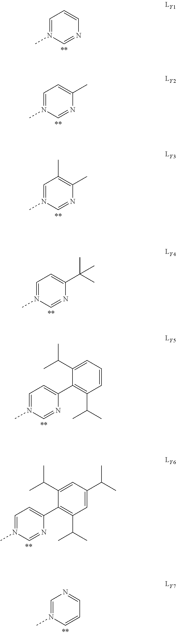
C1=N(C)C=NC=C1.C1=N(C)C=NC(C)=C1.C1=N(C)C=NC(C)=C1C.C1=N(C)C=NC(C(C)(C)C)=C1.C1=N(C)C=NC(C2=C(C(C)C)C=CC=C2C(C)C)=C1.C1=N(C)C=NC(C2=C(C(C)C)C=C(C(C)C)C=C2C(C)C)=C1.C1=N(C)C=CC=N1
